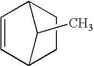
C1=CC2CCC1C2C
